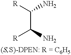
C(C([R])N)(N)[R]
